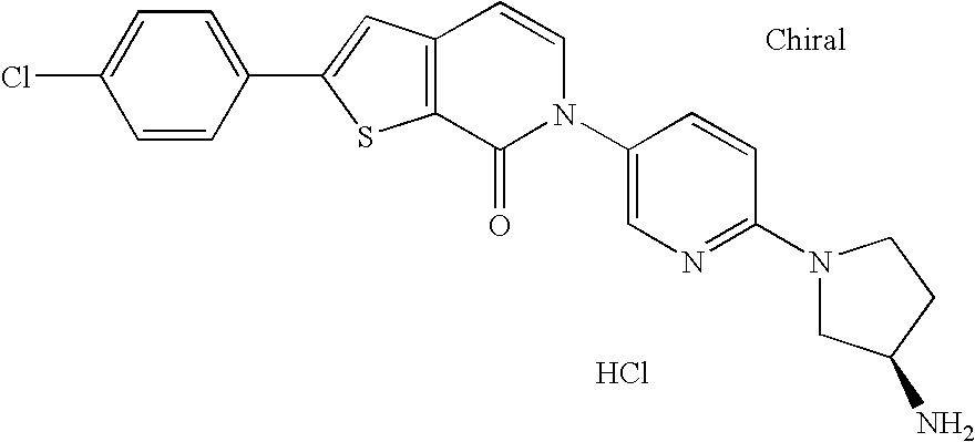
C1=C(C2=CC3=C(S2)C(=O)N(C2=CN=C(N4CC(N)CC4)C=C2)C=C3)C=CC(Cl)=C1.Cl
